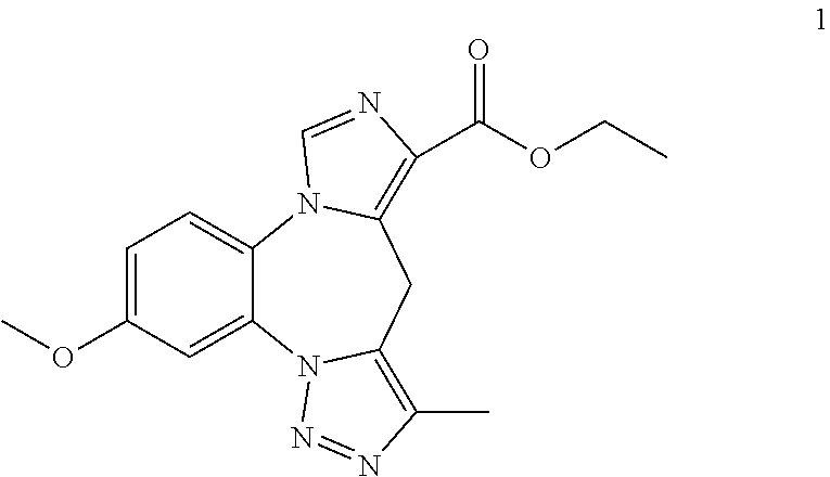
C1=C(OC)C=C2C(=C1)N1C(=C(C(OCC)=O)N=C1)CC1=C(C)N=NN21
